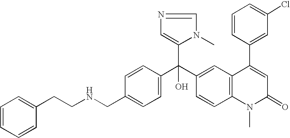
C1=C(CNCCC2=CC=CC=C2)C=CC(C(C2=CC3=C(C=C2)N(C)C(=O)C=C3C2=CC(Cl)=CC=C2)(C2=CN=CN2C)O)=C1
